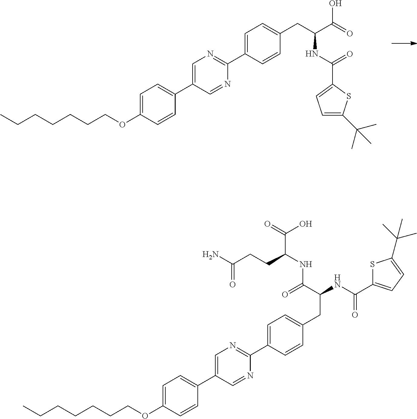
C1=C(C2=NC=C(C3=CC=C(OCCCCCCC)C=C3)C=N2)C=CC(CC(C(O)=O)NC(C2=CC=C(C(C)(C)C)S2)=O)=C1.C1=C(C2=NC=C(C3=CC=C(OCCCCCCC)C=C3)C=N2)C=CC(CC(NC(C2=CC=C(C(C)(C)C)S2)=O)C(=O)NC(C(=O)O)CCC(N)=O)=C1
